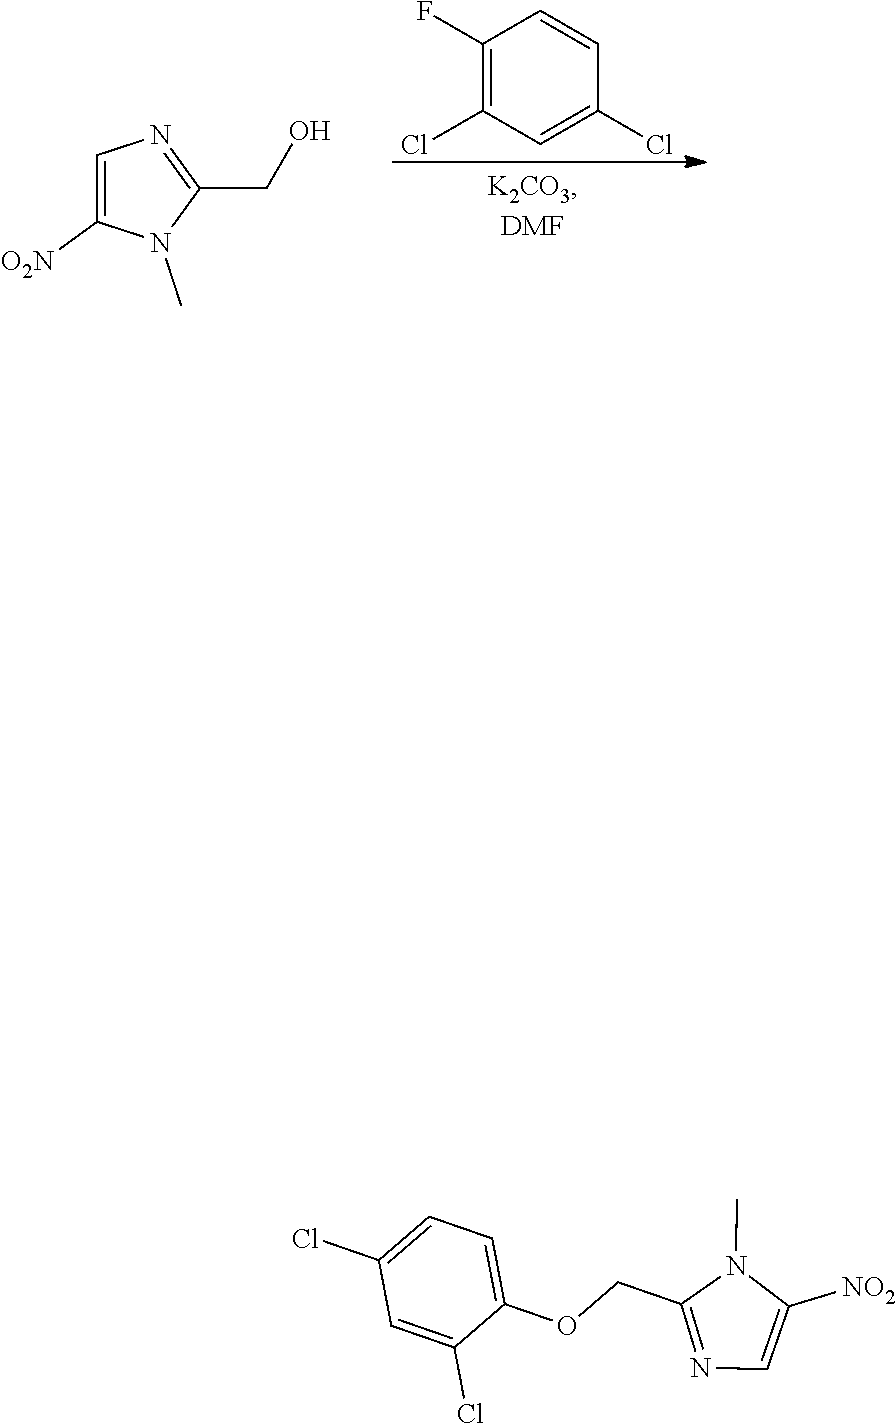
C1=C([O2N])N(C)C(CO)=N1.C1(F)=C(Cl)C=C(Cl)C=C1.N1=C(COC2=CC=C(Cl)C=C2Cl)N(C)C([NO2])=C1
